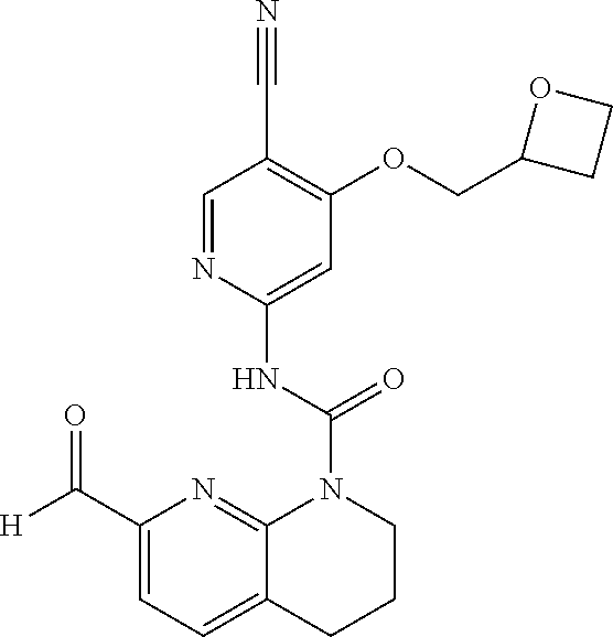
O(C1=C(C#N)C=NC(NC(N2C3=NC(C([H])=O)=CC=C3CCC2)=O)=C1)CC1CCO1
